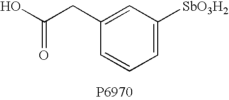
C1(CC(O)=O)=CC([SbO3H2])=CC=C1
